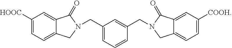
C1=C(CN2CC3=CC=C([HOOC])C=C3C2=O)C=C(CN2CC3=CC=C([COOH])C=C3C2=O)C=C1
